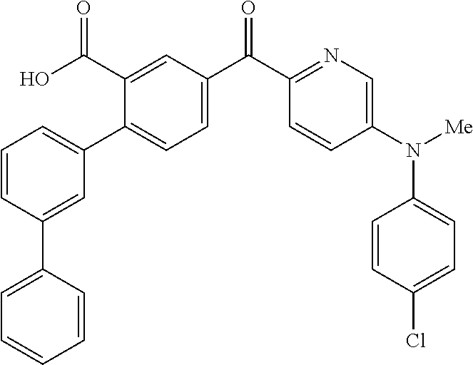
C1(C2=CC=CC(C3=CC=CC=C3)=C2)=CC=C(C(C2=NC=C(N(C3=CC=C(Cl)C=C3)[Me])C=C2)=O)C=C1C(O)=O
